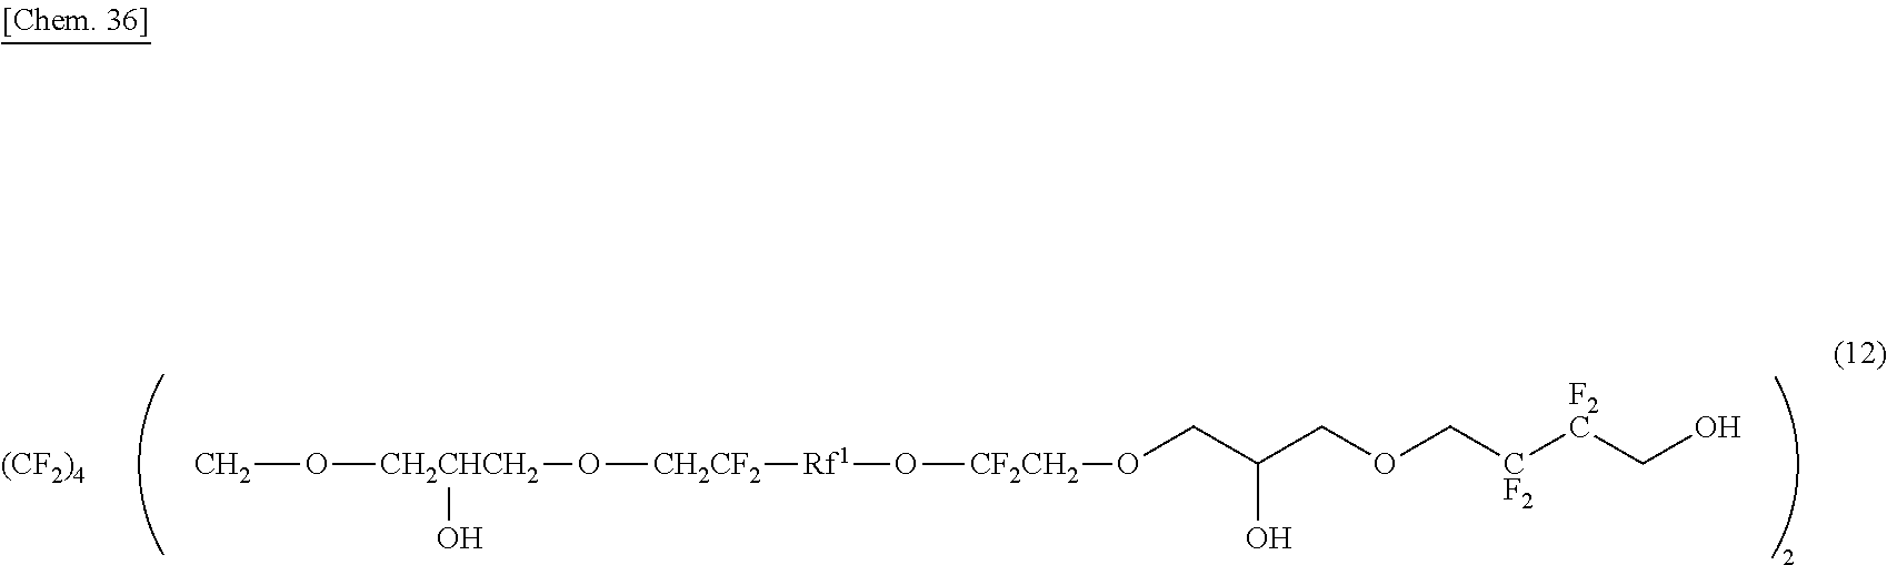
CO[CH2CHCH2](O[CH2CF2][Rf1]O[CF2CH2]OCC(COC[CF2][F2C]CO)O)O.[(CF2)4]
